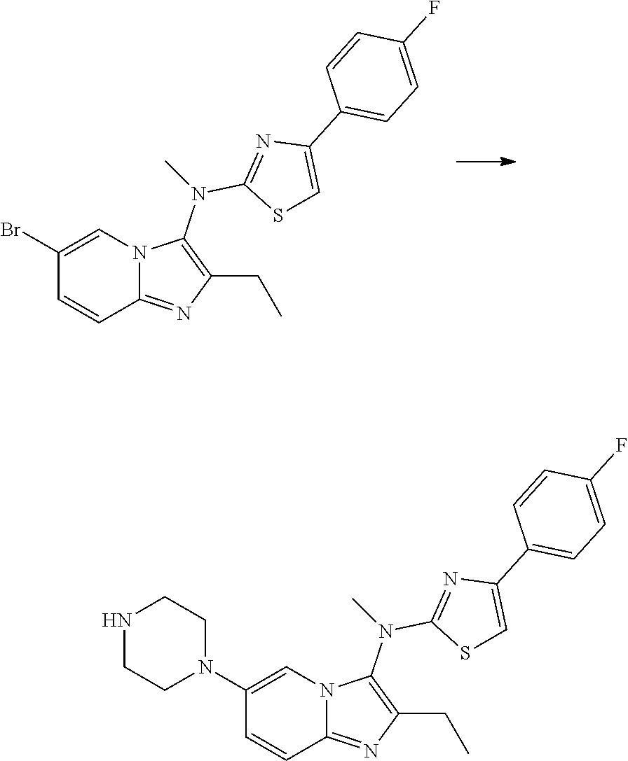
C1=CC2=NC(CC)=C(N(C3=NC(C4=CC=C(F)C=C4)=CS3)C)N2C=C1Br.C1(CC)=C(N(C2=NC(C3=CC=C(F)C=C3)=CS2)C)N2C=C(N3CCNCC3)C=CC2=N1
